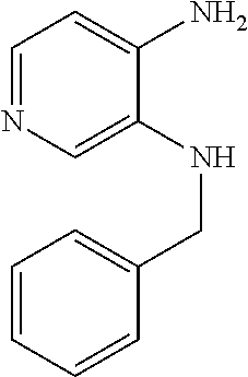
C1=NC=C(NCC2=CC=CC=C2)C(N)=C1
